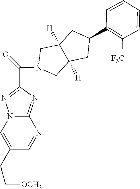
C12=NC(C(N3CC4([H])C([H])(C3)CC(C3=C([F3C])C=CC=C3)C4)=O)=NN1C=C(CC[OCH3])C=N2
